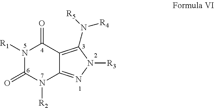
N1([R1])C(=O)N([R2])C2=NN([R3])C(N([R4])[R5])=C2C1=O
